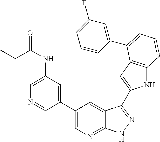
C1(C2=CN=C3C(=C2)C(C2=CC4=C(N2)C=CC=C4C2=CC(F)=CC=C2)=NN3)=CC(NC(CC)=O)=CN=C1
